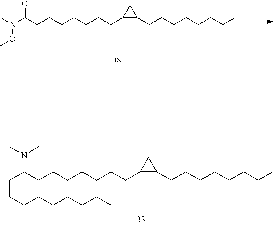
C(C(CCCCCCCC1C(CCCCCCCC)C1)N(C)C)CCCCCCCC.CN(OC)C(CCCCCCCC1C(CCCCCCCC)C1)=O
